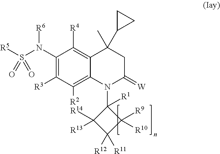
C1(N(S([R5])(=O)=O)[R6])=C([R3])C([R2])=C2C(=C1[R4])C(C)(C1CC1)CC(=[W])N2C1([R1])C([R14])([R13])C([R12])([R11])C1([R9])[R10]
